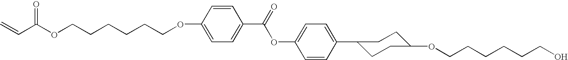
C=CC(OCCCCCCOC1=CC=C(C(=O)OC2=CC=C(C3CCC(OCCCCCCO)CC3)C=C2)C=C1)=O
